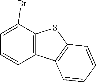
C1=CC2=C(C(Br)=C1)SC1=C2C=CC=C1
